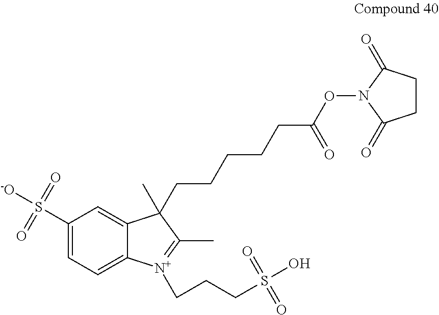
C1(S(=O)(=O)[-O])=CC=C2C(=C1)C(C)(CCCCCC(ON1C(=O)CCC1=O)=O)C(C)=[N+]2CCCS(=O)(=O)O
